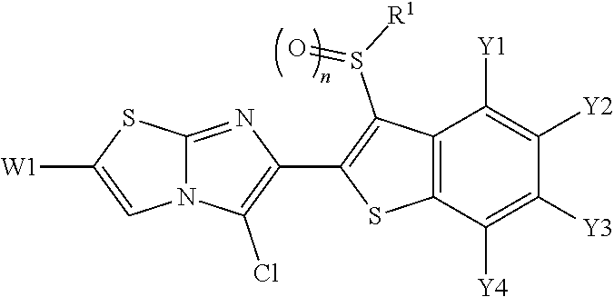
N12C(=NC(C3=C(S(=O)[R1])C4=C(S3)C([Y4])=C([Y3])C([Y2])=C4[Y1])=C1Cl)SC([W1])=C2
